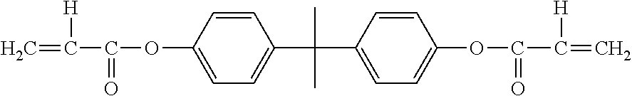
C=C(C(OC1=CC=C(C(C)(C2=CC=C(OC(C(=C)[H])=O)C=C2)C)C=C1)=O)[H]
